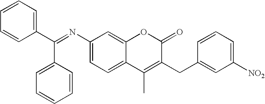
C1(N=C(C2=CC=CC=C2)C2=CC=CC=C2)=CC=C2C(=C1)OC(=O)C(CC1=CC([NO2])=CC=C1)=C2C
